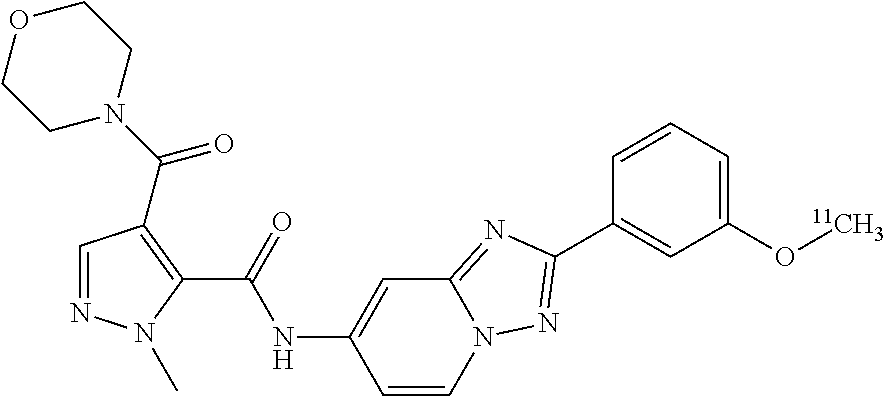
C1=NN(C)C(C(=O)NC2=CC3=NC(C4=CC(O[11CH3])=CC=C4)=NN3C=C2)=C1C(N1CCOCC1)=O
